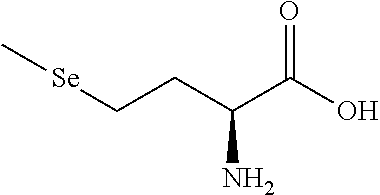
C(CC(C(O)=O)N)[Se]C
